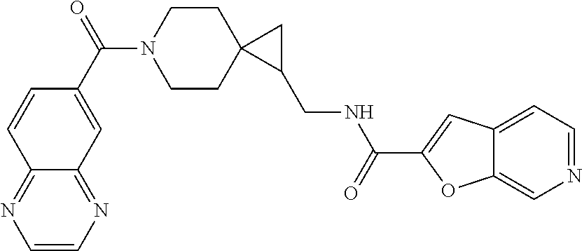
C1CN(C(C2=CC3=NC=CN=C3C=C2)=O)CCC12C(CNC(C1=CC3=CC=NC=C3O1)=O)C2
